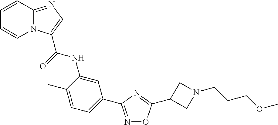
N1=C(C2=CC=C(C)C(NC(=O)C3=CN=C4N3C=CC=C4)=C2)N=C(C2CN(CCCOC)C2)O1
